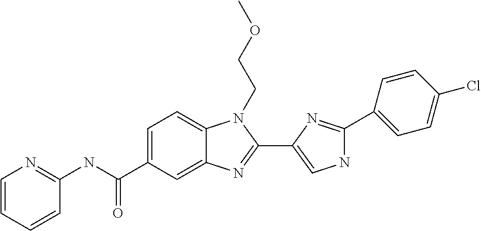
C1=C(C(NC2=NC=CC=C2)=O)C=C2C(=C1)N(CCOC)C(C1=CNC(C3=CC=C(Cl)C=C3)=N1)=N2
